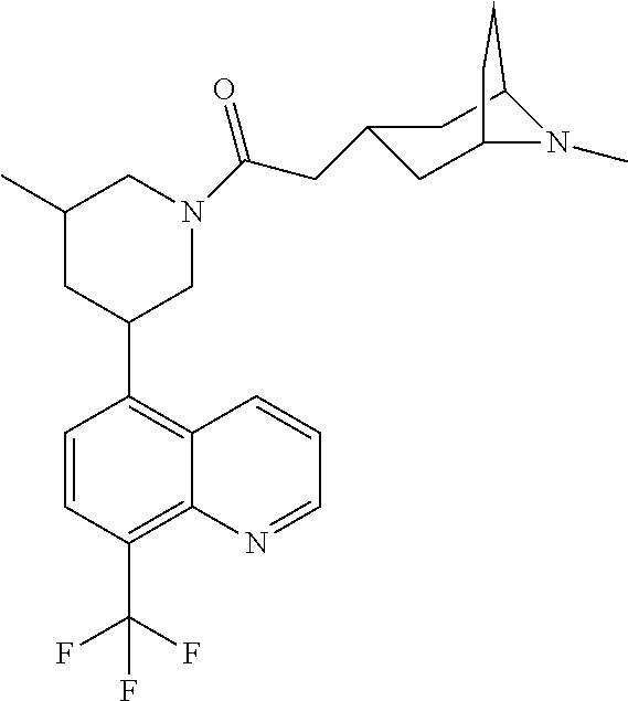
C1(C2CN(C(CC3CC4N(C)C(C3)CC4)=O)CC(C)C2)=C2C(=C(C(F)(F)F)C=C1)N=CC=C2
